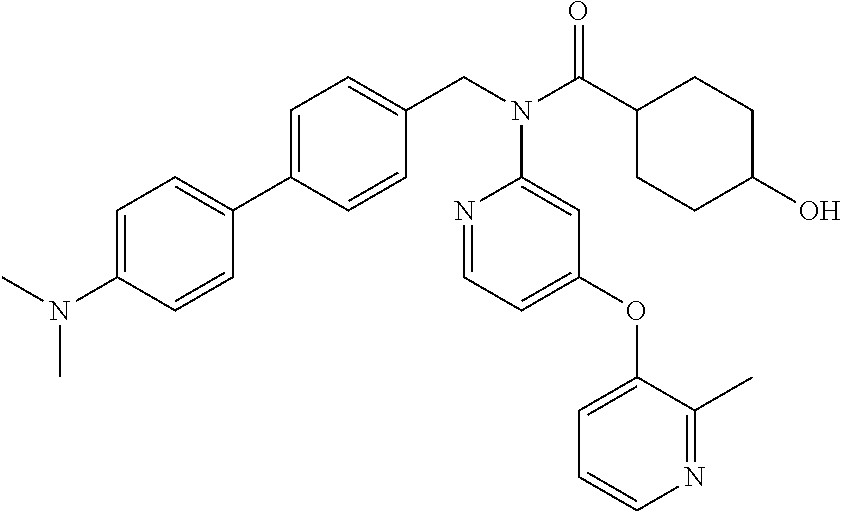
C1=C(N(C)C)C=CC(C2=CC=C(CN(C(C3CCC(O)CC3)=O)C3=CC(OC4=CC=CN=C4C)=CC=N3)C=C2)=C1
